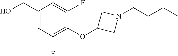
C1(F)=C(OC2CN(CCCC)C2)C(F)=CC(CO)=C1
